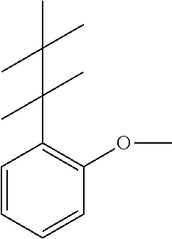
C1=CC=CC(OC)=C1C(C(C)(C)C)(C)C
